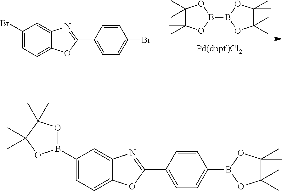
B1(B2OC(C)(C)C(C)(C)O2)OC(C)(C)C(C)(C)O1.C1(Br)=CC=C2C(=C1)N=C(C1=CC=C(Br)C=C1)O2.C1(B2OC(C)(C)C(C)(C)O2)=CC=C2C(=C1)N=C(C1=CC=C(B3OC(C)(C)C(C)(C)O3)C=C1)O2
